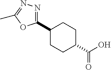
C1(C2=NN=C(C)O2)CCC(C(O)=O)CC1
